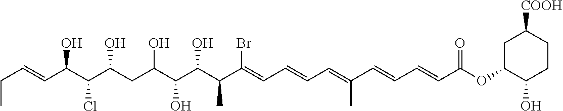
CCC=CC(C(C(CC(C(C(C(C(=CC=CC=C(C=CC=CC(OC1CC([COOH])CCC1O)=O)C)Br)C)O)O)O)O)Cl)O
